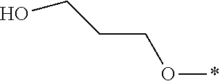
C(CO*)CO
